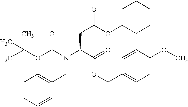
CC(OC(N(C(C(OCC1=CC=C(OC)C=C1)=O)CC(=O)OC1CCCCC1)CC1=CC=CC=C1)=O)(C)C
